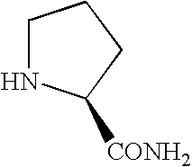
C1NC([CONH2])CC1
